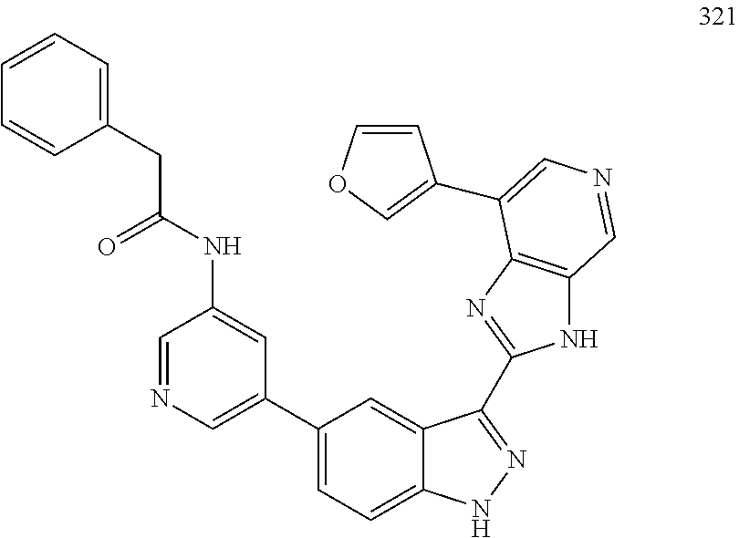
C1=NC=C(C2=CC=C3C(=C2)C(C2=NC4=C(N2)C=NC=C4C2=COC=C2)=NN3)C=C1NC(=O)CC1=CC=CC=C1
